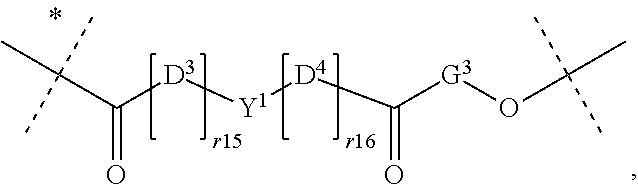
C(C([D3][Y1][D4]C([G3]OC(C)(C)C)=O)=O)(C)(C)C
